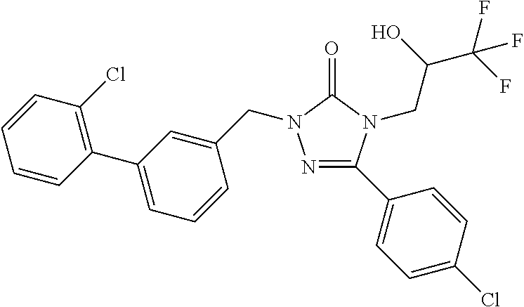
N1=C(C2=CC=C(Cl)C=C2)N(CC(C(F)(F)F)O)C(=O)N1CC1=CC(C2=C(Cl)C=CC=C2)=CC=C1
